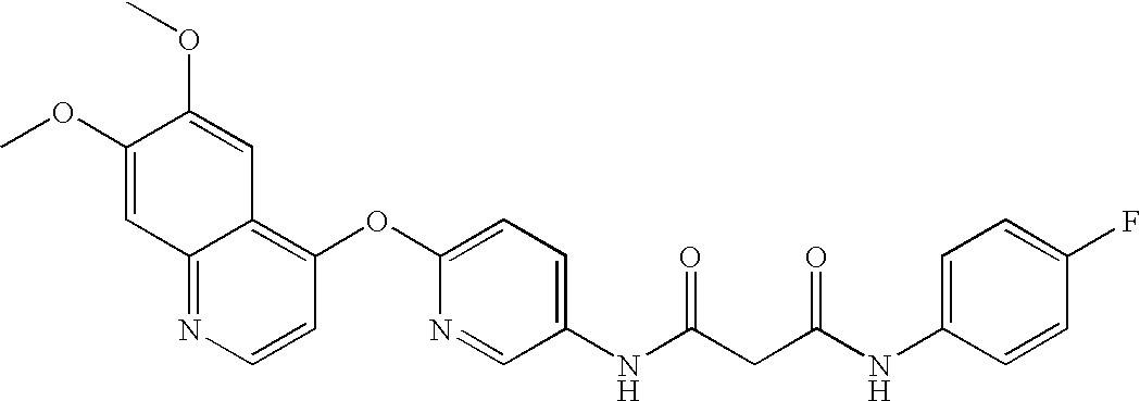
C1(OC)=CC2=NC=CC(OC3=CC=C(NC(CC(NC4=CC=C(F)C=C4)=O)=O)C=N3)=C2C=C1OC
